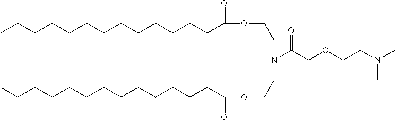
C(CCCCCCC(=O)OCCN(C(COCCN(C)C)=O)CCOC(CCCCCCCCCCCCC)=O)CCCCCC
